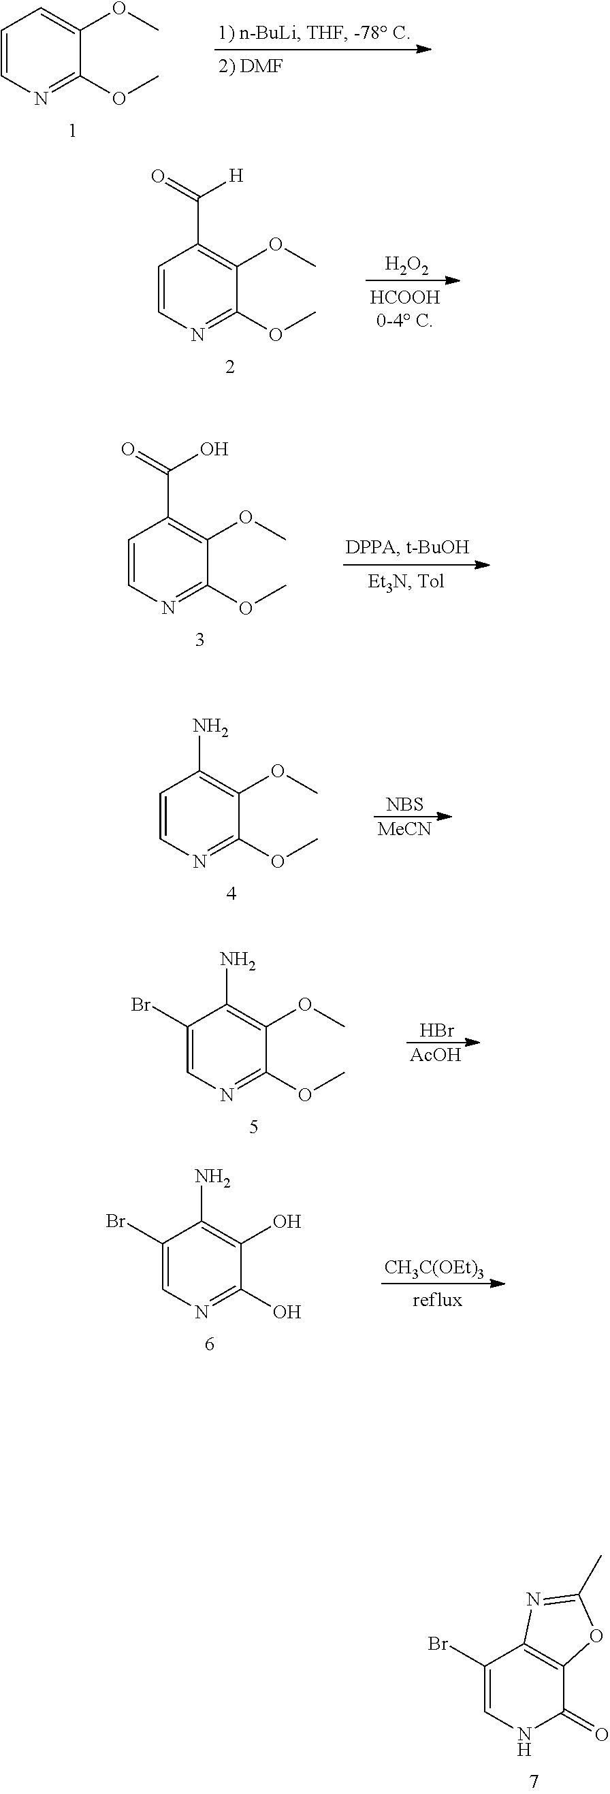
C1=CN=C(OC)C(OC)=C1.C1=CN=C(OC)C(OC)=C1C(=O)[H].[H2O2].C1=CN=C(OC)C(OC)=C1C(=O)O.[NBS].[MeCN].C1=CN=C(OC)C(OC)=C1N.Br.[AcOH].C1(Br)=CN=C(OC)C(OC)=C1N.[CH3C(OEt)3].C1(Br)=CN=C(O)C(O)=C1N.C1(Br)=CNC(=O)C2=C1N=C(C)O2
